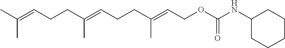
CC(=CCCC(=CCCC(=CCOC(NC1CCCCC1)=O)C)C)C
